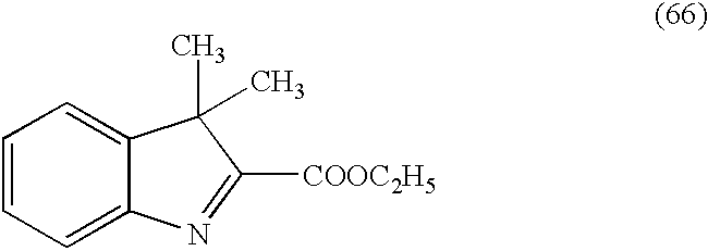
C1=CC=C2C(=C1)C(C)(C)C([COOC2H5])=N2
